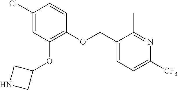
C1(Cl)=CC(OC2CNC2)=C(OCC2=CC=C([CF3])N=C2C)C=C1
